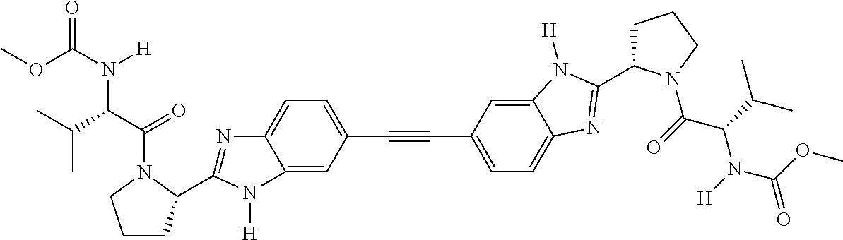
C12=CC(C#CC3=CC=C4C(=C3)N([H])C(C3CCCN3C(=O)C(C(C)C)N([H])C(OC)=O)=N4)=CC=C1N=C(C1CCCN1C(C(C(C)C)N(C(OC)=O)[H])=O)N2[H]
